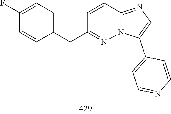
C1=CC(CC2=NN3C(=NC=C3C3=CC=NC=C3)C=C2)=CC=C1F
